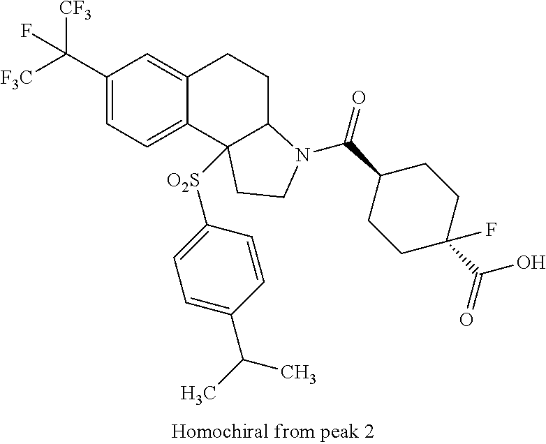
C1(C([F3C])([CF3])F)=CC=C2C(=C1)CCC1C2([O2S]C2=CC=C(C(C)C)C=C2)CCN1C(C1CCC(C(=O)O)(F)CC1)=O
